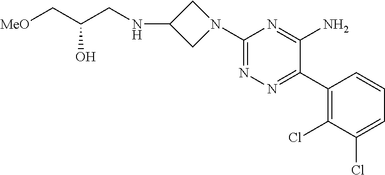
C1(N2CC(NCC(C[MeO])O)C2)=NN=C(C2=C(Cl)C(Cl)=CC=C2)C(N)=N1
